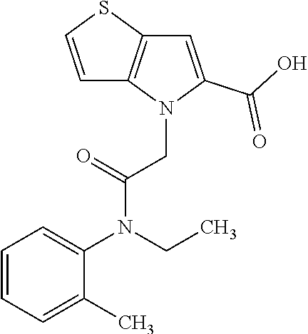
C1=CC=C(C)C(N(CC)C(=O)CN2C(C(O)=O)=CC3=C2C=CS3)=C1
